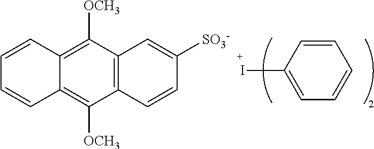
C1=CC2=C([OCH3])C3=C(C([OCH3])=C2C=C1)C=C([SO3-])C=C3.C1=CC(I)=CC=C1
